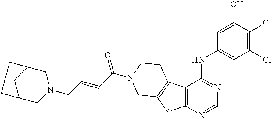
C12=C(C(NC3=CC(Cl)=C(Cl)C(O)=C3)=NC=N1)C1=C(S2)CN(C(C=CCN2CC3CC(C2)CC3)=O)CC1
